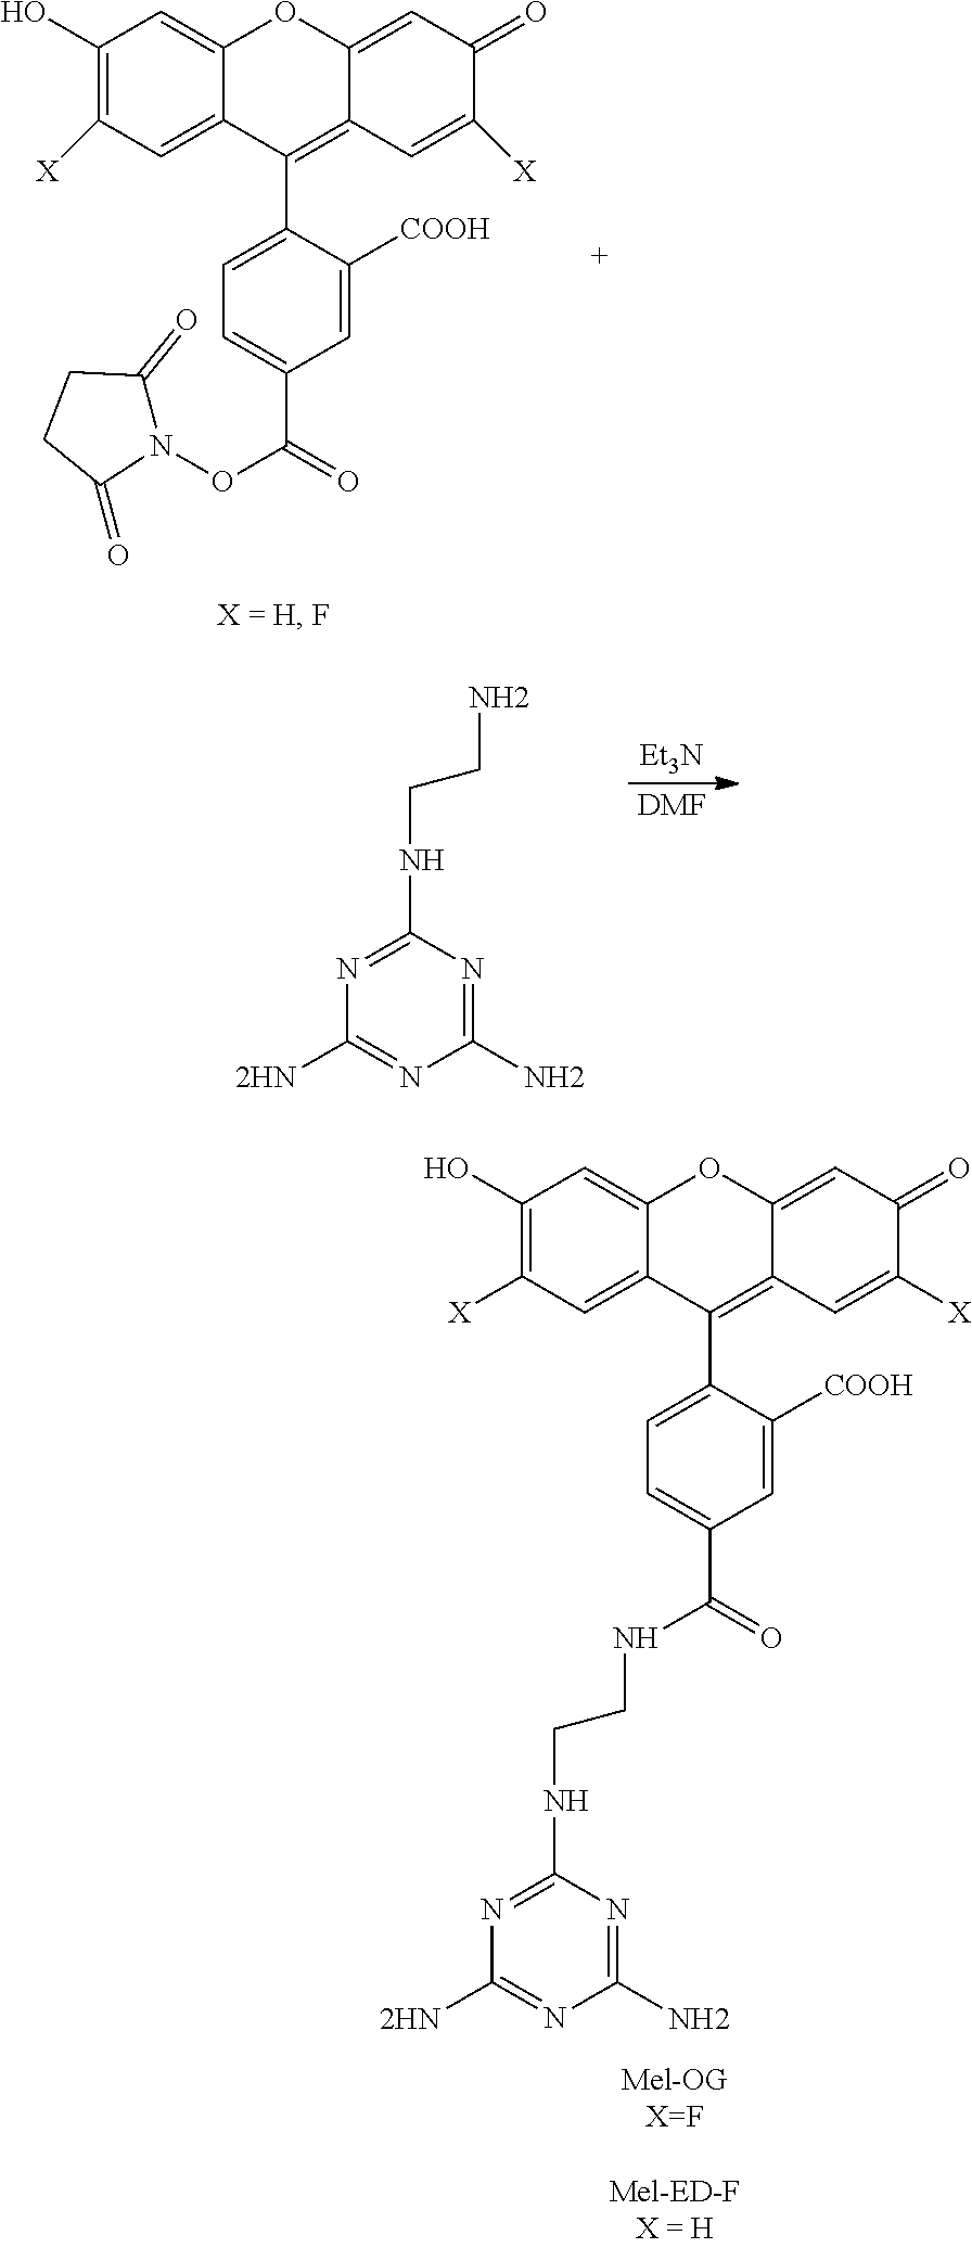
C12=CC([X])=C(O)C=C1OC1=CC(=O)C([X])=CC1=C2C1=CC=C(C(ON2C(=O)CCC2=O)=O)C=C1[COOH].[Et3N].[DMF].N1=C(NCCN)N=C(N)N=C1[2HN].C12=CC([X])=C(O)C=C1OC1=CC(=O)C([X])=CC1=C2C1=CC=C(C(NCCNC2=NC([2HN])=NC(N)=N2)=O)C=C1[COOH]
